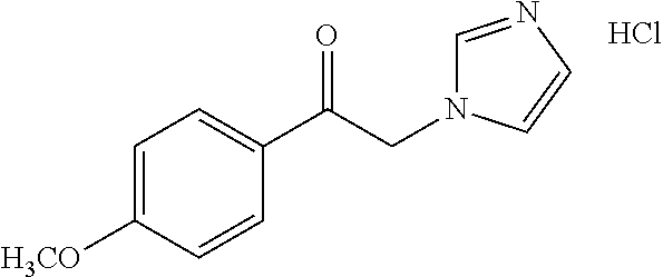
C1=C([H3CO])C=CC(C(CN2C=NC=C2)=O)=C1.Cl
